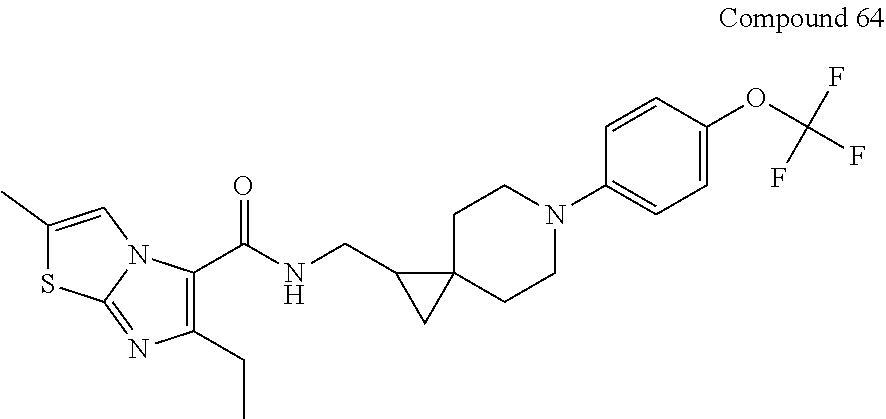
C1(C(NCC2C3(CCN(C4=CC=C(OC(F)(F)F)C=C4)CC3)C2)=O)=C(CC)N=C2N1C=C(C)S2
